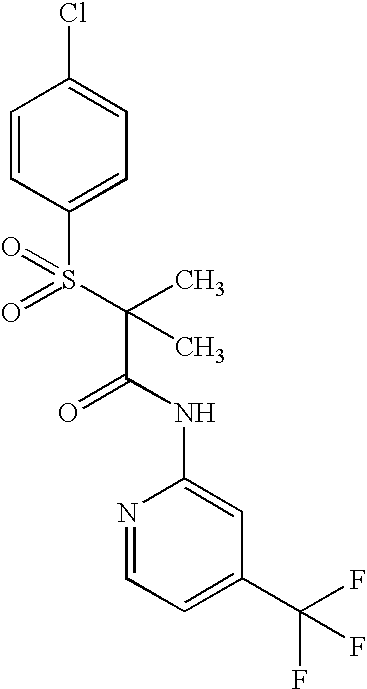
C1=CC(S(=O)(C(C(=O)NC2=CC(C(F)(F)F)=CC=N2)(C)C)=O)=CC=C1Cl
